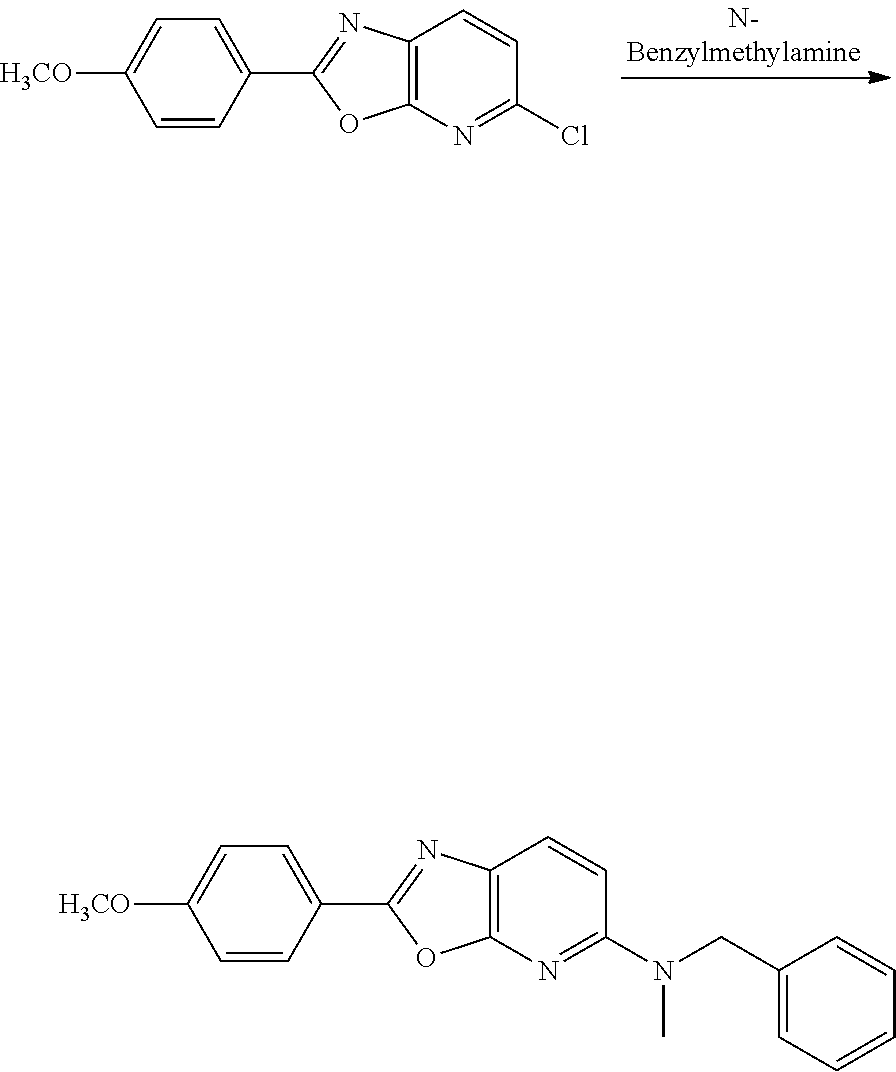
C1=CC(C2=NC3=C(N=C(Cl)C=C3)O2)=CC=C1[H3CO].C1=CC(C2=NC3=C(N=C(N(CC4=CC=CC=C4)C)C=C3)O2)=CC=C1[H3CO]
